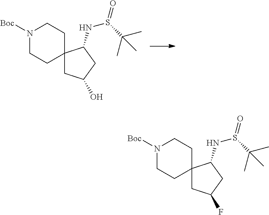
N1([Boc])CCC2(CC1)CC(O)CC2NS(=O)C(C)(C)C.N1([Boc])CCC2(CC1)CC(F)CC2NS(=O)C(C)(C)C
